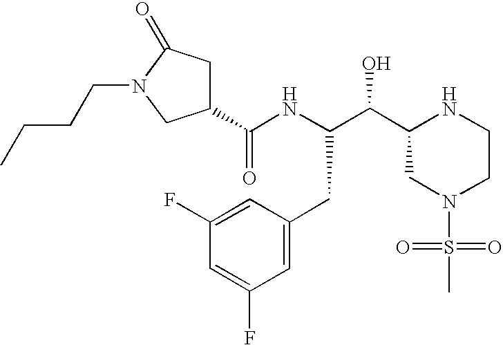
C1(C(NC(C(C2CN(S(C)(=O)=O)CCN2)O)CC2=CC(F)=CC(F)=C2)=O)CC(=O)N(CCCC)C1
